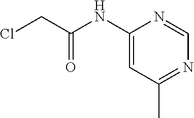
ClCC(NC1=CC(C)=NC=N1)=O
